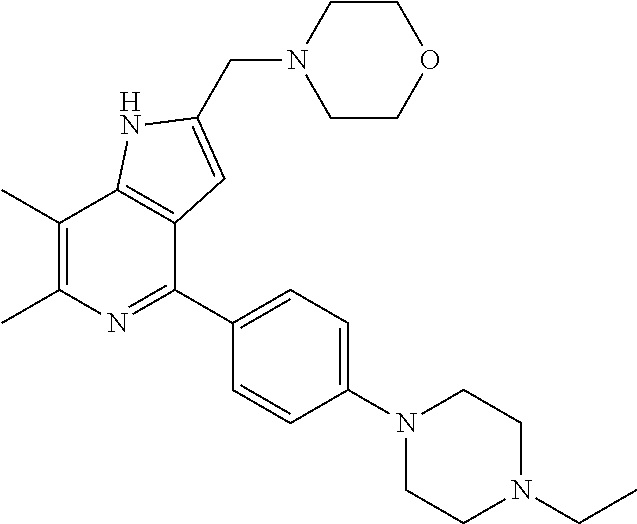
C1(C)=C(C)N=C(C2=CC=C(N3CCN(CC)CC3)C=C2)C2=C1NC(CN1CCOCC1)=C2
